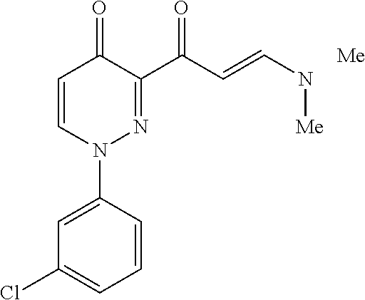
C1=CC(N2N=C(C(C=CN[Me])=O)C(=O)C=C2)=CC(Cl)=C1.[Me]
